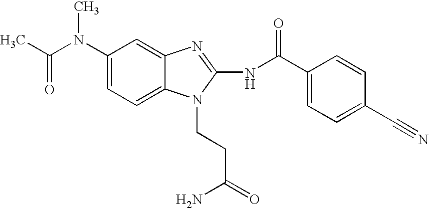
CC(N(C1=CC=C2C(=C1)N=C(NC(C1=CC=C(C#N)C=C1)=O)N2CCC(=O)N)C)=O
